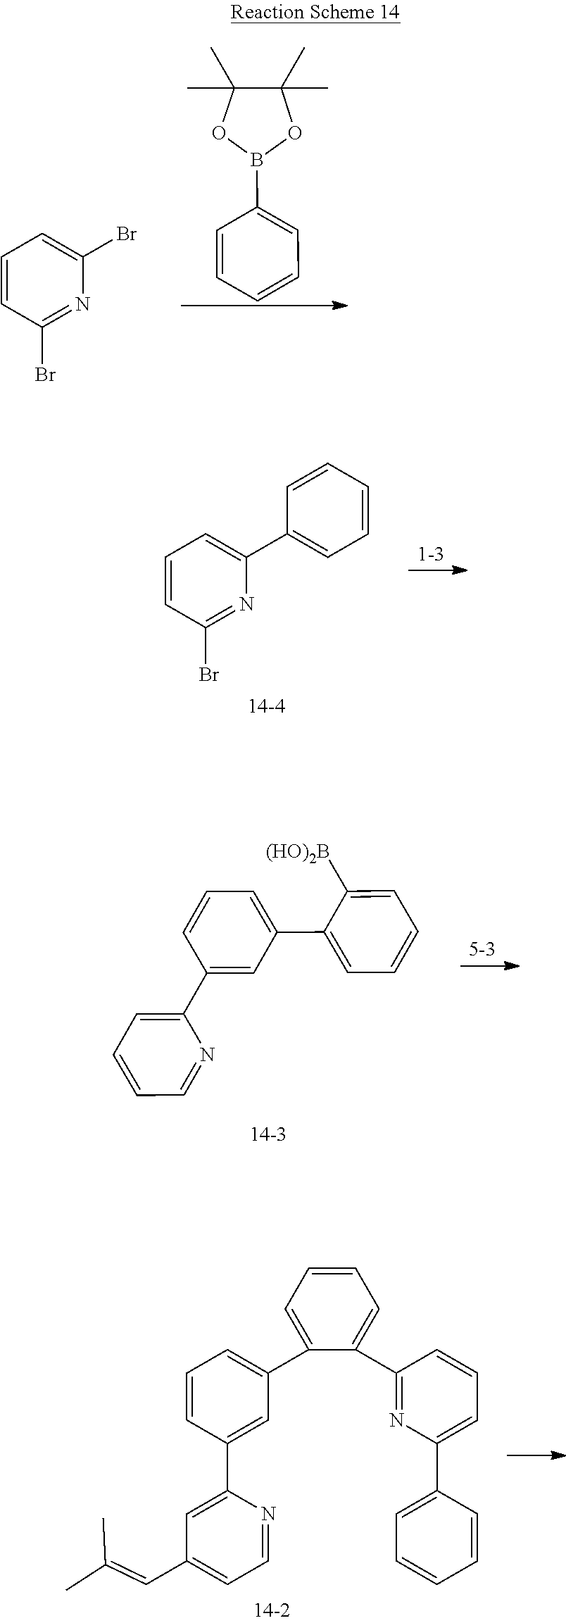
C1=CC=C(B2OC(C)(C)C(C)(C)O2)C=C1.C1=CC(Br)=NC(Br)=C1.C1=CC(Br)=NC(C2=CC=CC=C2)=C1.C1=C(C2=CC(C3=CC=CC=C3[(HO)2B])=CC=C2)N=CC=C1.C1=CC=C(C2=CC=CC(C3=CC(C=C(C)C)=CC=N3)=C2)C(C2=NC(C3=CC=CC=C3)=CC=C2)=C1
